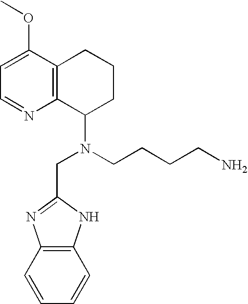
C1=C(OC)C2=C(N=C1)C(N(CC1=NC3=C(N1)C=CC=C3)CCCCN)CCC2
